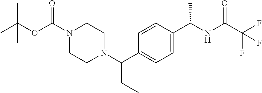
C1(C(NC(C(F)(F)F)=O)C)=CC=C(C(N2CCN(C(OC(C)(C)C)=O)CC2)CC)C=C1
